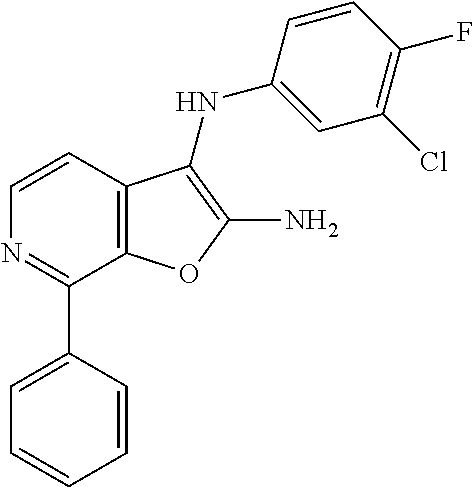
C12=C(C=CN=C1C1=CC=CC=C1)C(NC1=CC(Cl)=C(F)C=C1)=C(N)O2
